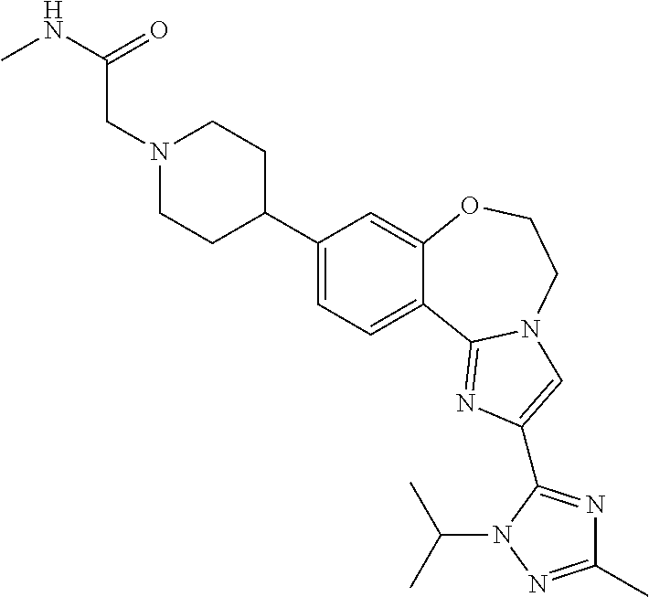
C1(C2CCN(CC(NC)=O)CC2)=CC=C2C(=C1)OCCN1C2=NC(C2=NC(C)=NN2C(C)C)=C1
